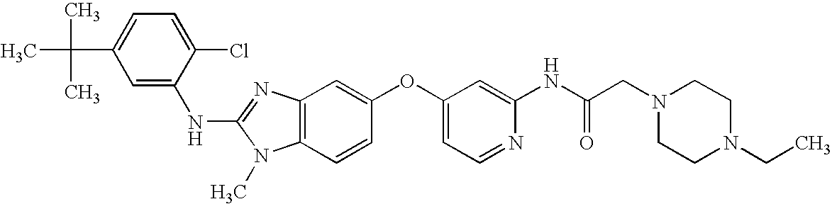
C1=C(Cl)C(NC2=NC3=C(N2C)C=CC(OC2=CC=NC(NC(CN4CCN(CC)CC4)=O)=C2)=C3)=CC(C(C)(C)C)=C1
